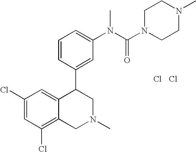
C1(Cl)=CC(Cl)=C2C(=C1)C(C1=CC(N(C(N3CCN(C)CC3)=O)C)=CC=C1)CN(C)C2.Cl.Cl
